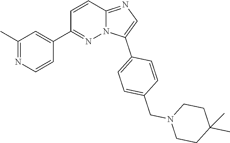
C1=C(C2=CC=C(CN3CCC(C)(C)CC3)C=C2)N2C(=N1)C=CC(C1=CC(C)=NC=C1)=N2
